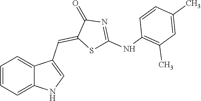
C1=CC=C2C(=C1)C(C=C1SC(NC3=C(C)C=C(C)C=C3)=NC1=O)=CN2
